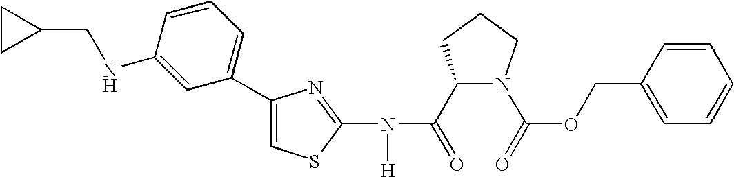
C1(C(=O)N(C2=NC(C3=CC=CC(NCC4CC4)=C3)=CS2)[H])N(C(=O)OCC2=CC=CC=C2)CCC1
